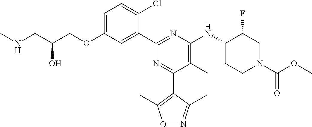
C1=C(OCC(CNC)O)C=C(C2=NC(NC3CCN(C(OC)=O)CC3F)=C(C)C(C3=C(C)ON=C3C)=N2)C(Cl)=C1
